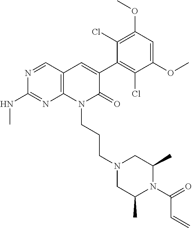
C1(NC)=NC2=C(C=C(C3=C(Cl)C(OC)=CC(OC)=C3Cl)C(=O)N2CCCN2CC(C)N(C(C=C)=O)C(C)C2)C=N1
